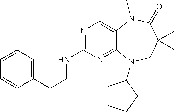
N1=C(NCCC2=CC=CC=C2)N=C2C(=C1)N(C)C(=O)C(C)(C)CN2C1CCCC1
